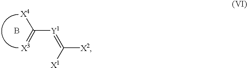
B.C([Y1]=C([X1])[X2])([X4])=[X3]
